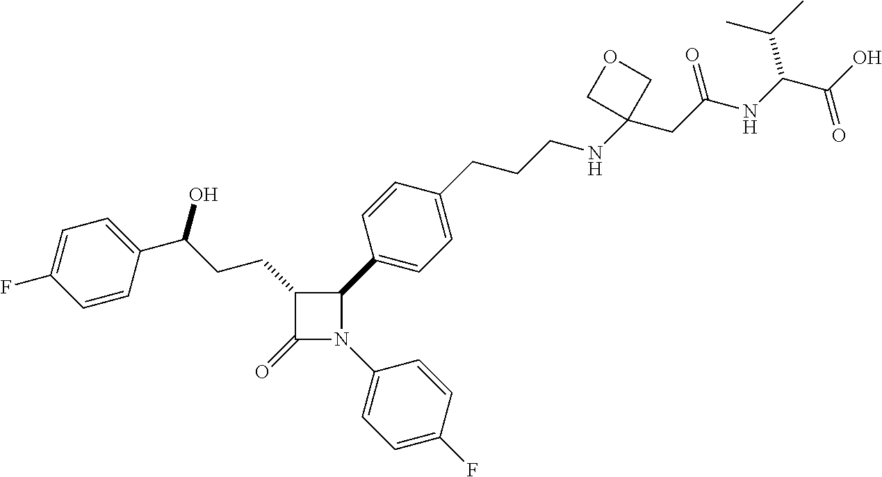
C1(=O)N(C2=CC=C(F)C=C2)C(C2=CC=C(CCCNC3(CC(NC(C(O)=O)C(C)C)=O)COC3)C=C2)C1CCC(O)C1=CC=C(F)C=C1
